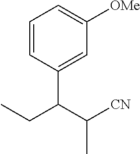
C1=CC(C(C([CN])C)CC)=CC([OMe])=C1
